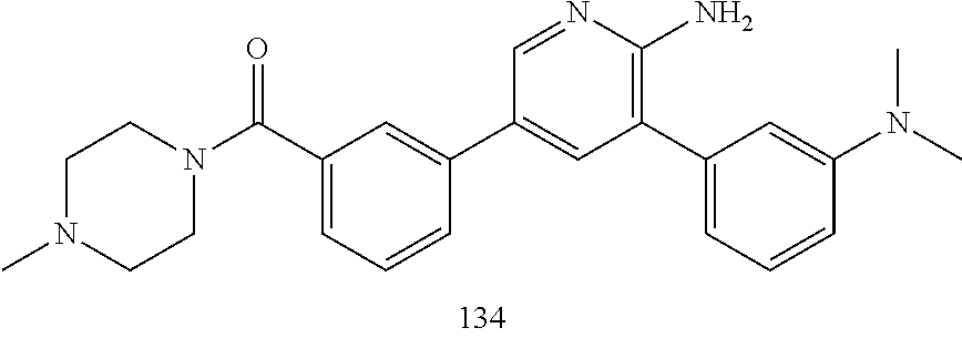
C1CN(C)CCN1C(C1=CC=CC(C2=CC(C3=CC=CC(N(C)C)=C3)=C(N)N=C2)=C1)=O
